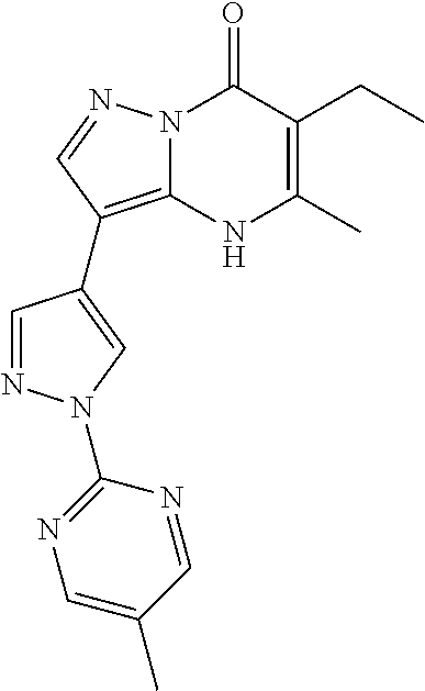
N12C(=C(C3=CN(C4=NC=C(C)C=N4)N=C3)C=N1)NC(C)=C(CC)C2=O
